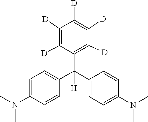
C1=CC(N(C)C)=CC=C1C(C1=C([D])C([D])=C([D])C([D])=C1[D])(C1=CC=C(N(C)C)C=C1)[H]
